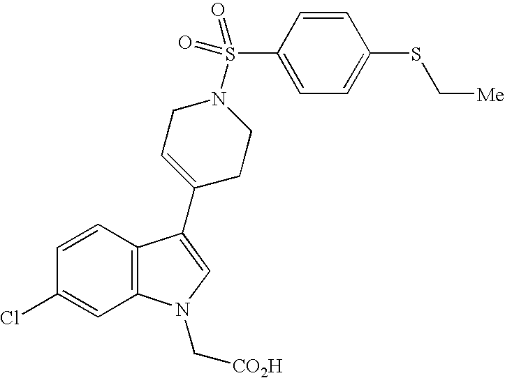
C1=CC2=C(C=C1Cl)N(C[CO2H])C=C2C1=CCN(S(C2=CC=C(SC[Me])C=C2)(=O)=O)CC1
